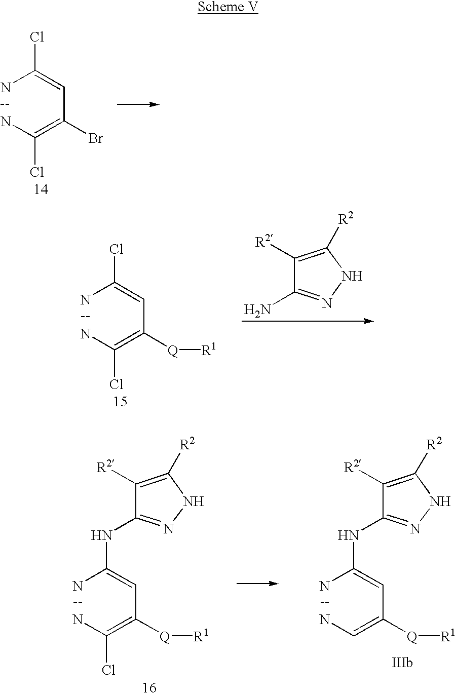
NC(=CC(=C(N)Cl)Br)Cl.NC(=CC(=C(N)Cl)[Q][R1])Cl.C1([R2])=C([R2])NN=C1N.C1([R2])=C([R2])NN=C1NC(N)=CC(=C(N)Cl)[Q][R1].C1([R2])=C([R2])NN=C1NC(N)=CC(=CN)[Q][R1]
